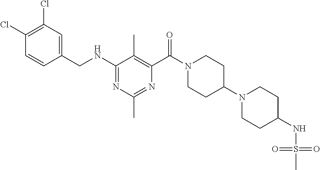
N1=C(NCC2=CC(Cl)=C(Cl)C=C2)C(C)=C(C(=O)N2CCC(N3CCC(NS(C)(=O)=O)CC3)CC2)N=C1C
